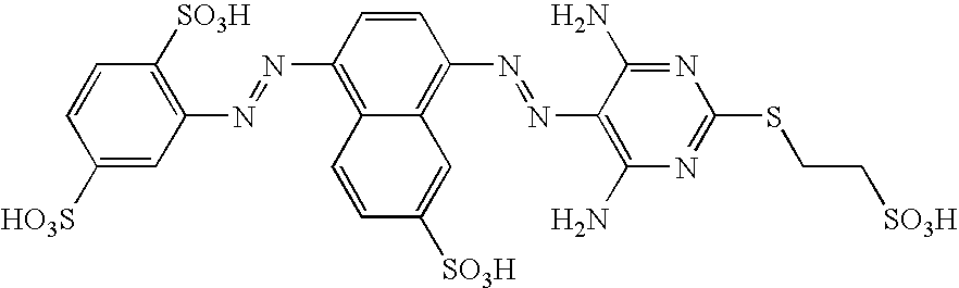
C1(N=NC2=C3C(=C(N=NC4=C(N)N=C(SCC[SO3H])N=C4N)C=C2)C=C([SO3H])C=C3)=C([SO3H])C=CC([HO3S])=C1
